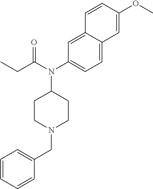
C12=CC(N(C(CC)=O)C3CCN(CC4=CC=CC=C4)CC3)=CC=C1C=C(OC)C=C2
